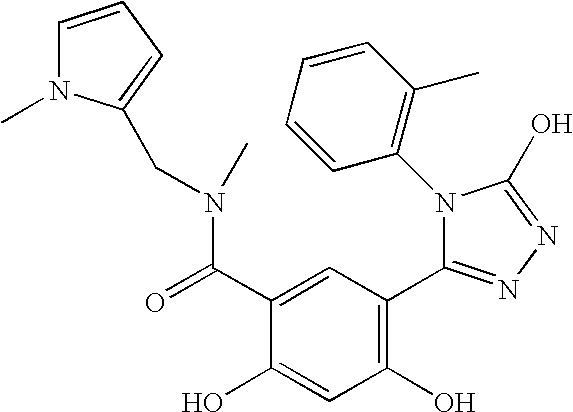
C1(O)=C(C2=NN=C(O)N2C2=C(C)C=CC=C2)C=C(C(=O)N(CC2=CC=CN2C)C)C(O)=C1
